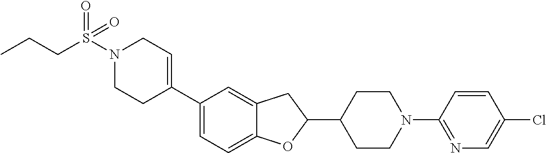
N1(S(CCC)(=O)=O)CCC(C2=CC=C3C(=C2)CC(C2CCN(C4=NC=C(Cl)C=C4)CC2)O3)=CC1
